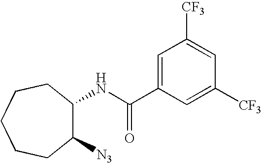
N(C(C1=CC([CF3])=CC([CF3])=C1)=O)C1C([N3])CCCCC1
